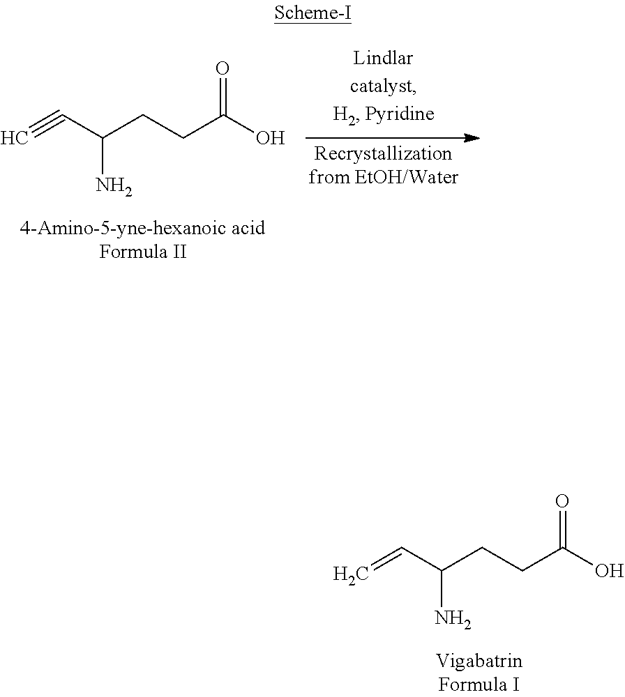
C#CC(CCC(O)=O)N.C=CC(CCC(O)=O)N
